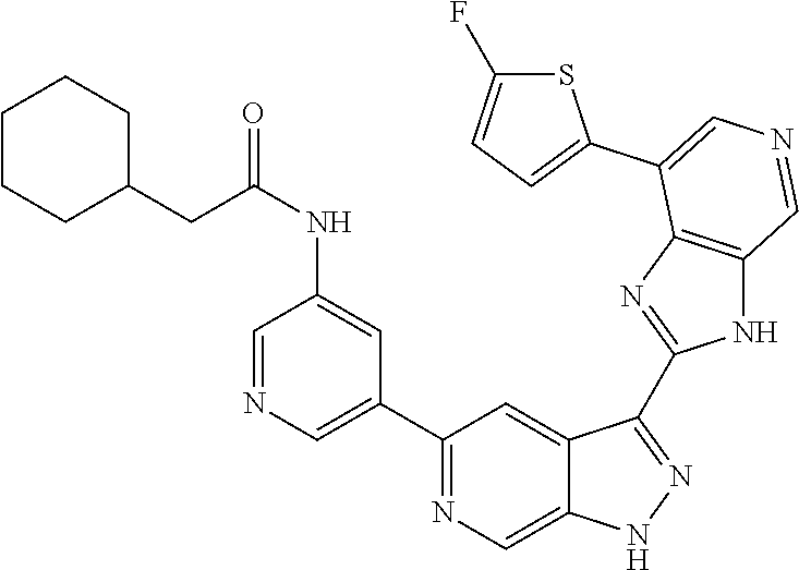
C1(C2=CN=CC(NC(CC3CCCCC3)=O)=C2)=NC=C2C(=C1)C(C1=NC3=C(N1)C=NC=C3C1=CC=C(F)S1)=NN2
